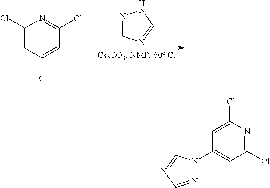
N1=CN=CN1.C1(Cl)=CC(Cl)=CC(Cl)=N1.C1=C(Cl)N=C(Cl)C=C1N1N=CN=C1
